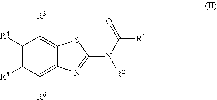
C1([R4])=C([R5])C([R6])=C2C(=C1[R3])SC(N(C(=O)[R1])[R2])=N2
